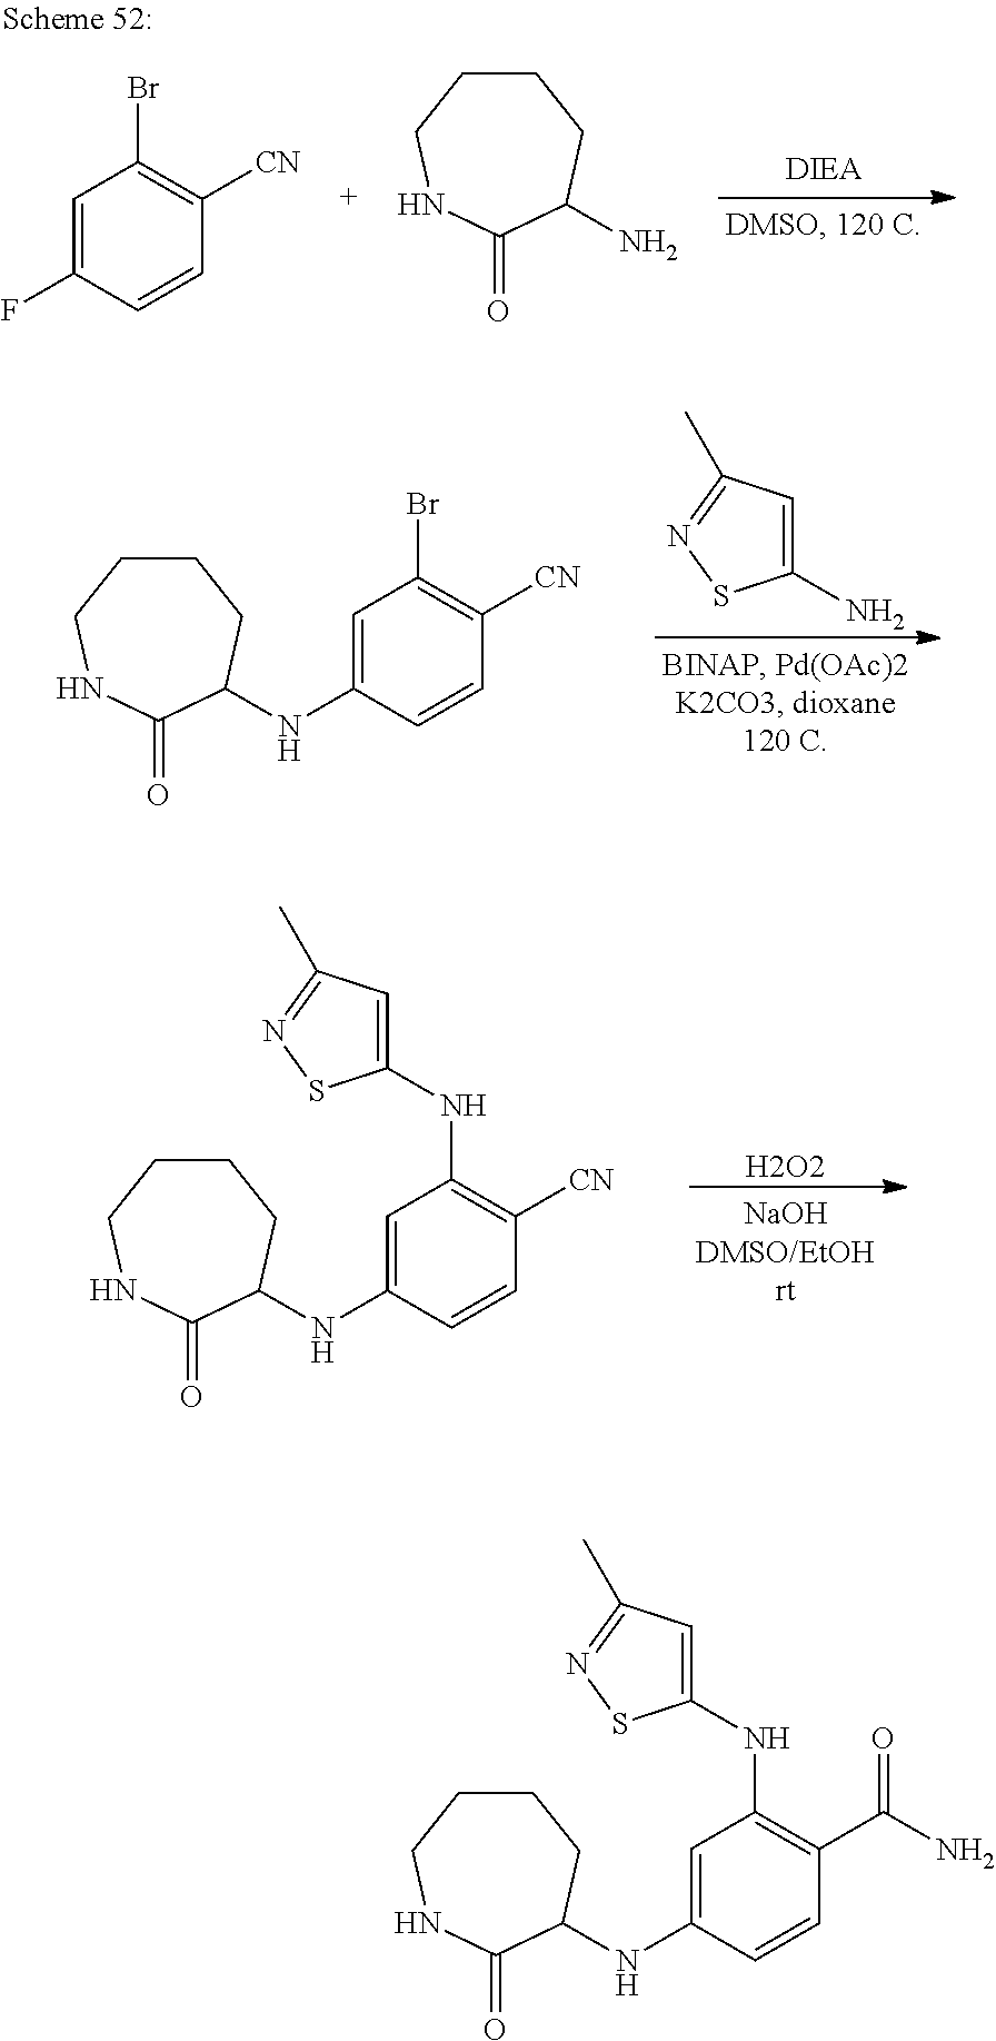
C1(N)=CC(C)=NS1.C1CCNC(=O)C(NC2=CC(Br)=C([CN])C=C2)C1.[H2O2].C1CCNC(=O)C(NC2=CC(NC3=CC(C)=NS3)=C([CN])C=C2)C1.C1=C(F)C=CC([CN])=C1Br.C1CCNC(=O)C(N)C1.C1CCNC(=O)C(NC2=CC(NC3=CC(C)=NS3)=C(C(=O)N)C=C2)C1
